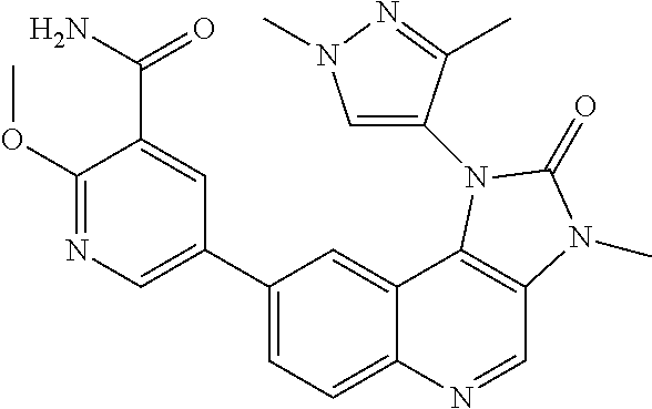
C1(OC)=NC=C(C2=CC=C3C(=C2)C2=C(C=N3)N(C)C(=O)N2C2=CN(C)N=C2C)C=C1C(=O)N
